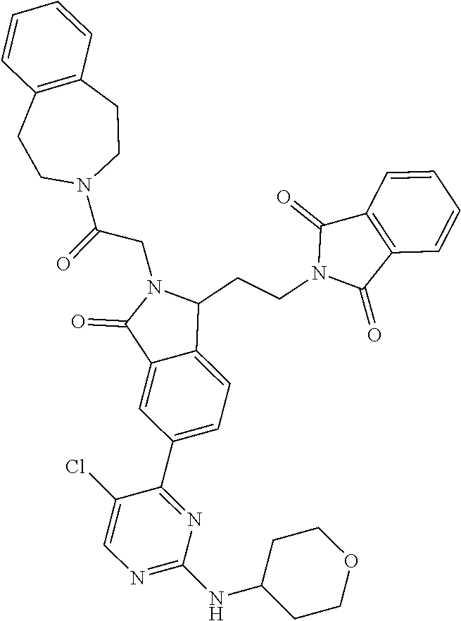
N1=C(NC2CCOCC2)N=C(C2=CC=C3C(=C2)C(=O)N(CC(N2CCC4=C(CC2)C=CC=C4)=O)C3CCN2C(=O)C3=C(C2=O)C=CC=C3)C(Cl)=C1
